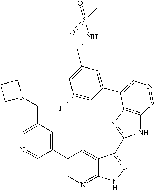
C1=C(CN2CCC2)C=C(C2=CN=C3C(=C2)C(C2=NC4=C(N2)C=NC=C4C2=CC(CNS(C)(=O)=O)=CC(F)=C2)=NN3)C=N1
